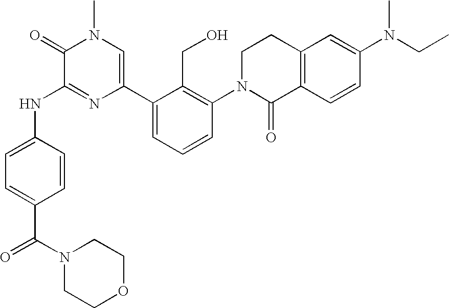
N(C1=NC(C2=CC=CC(N3C(=O)C4=C(CC3)C=C(N(CC)C)C=C4)=C2CO)=CN(C)C1=O)C1=CC=C(C(N2CCOCC2)=O)C=C1
